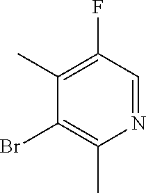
BrC1=C(C)N=CC(F)=C1C
